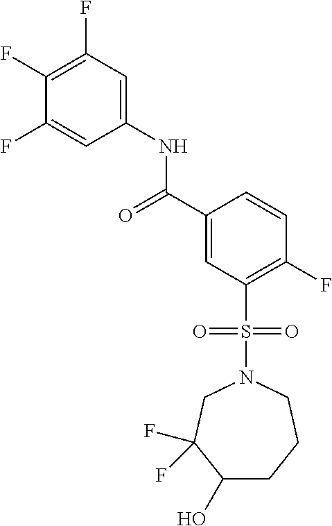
C1(F)=C(F)C=C(NC(C2=CC(S(N3CC(F)(F)C(O)CCC3)(=O)=O)=C(F)C=C2)=O)C=C1F
